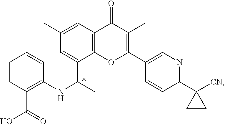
C1(C)=C(C2=CN=C(C3([CN])CC3)C=C2)OC2=C(C1=O)C=C(C)C=C2C(C)NC1=C(C(O)=O)C=CC=C1
